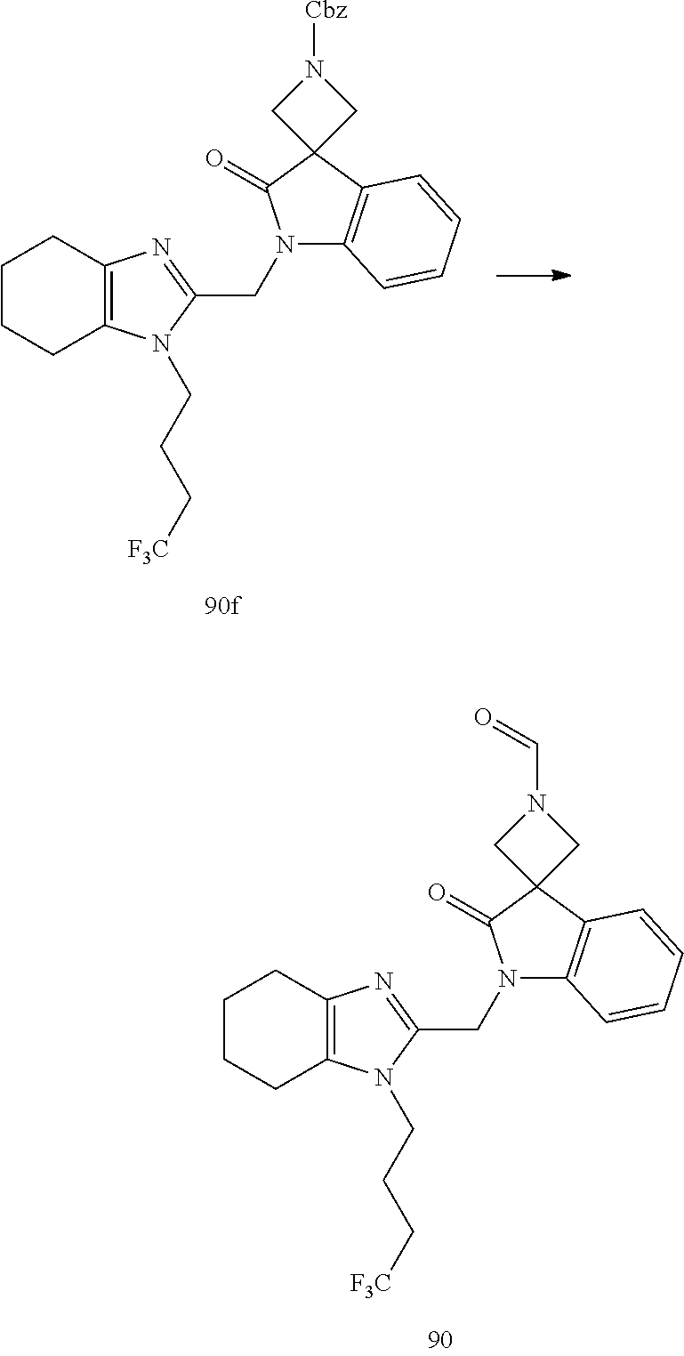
N1(CC2=NC3=C(N2CCC[F3C])CCCC3)C2=C(C3(C1=O)CN([Cbz])C3)C=CC=C2.N1(CC2=NC3=C(N2CCC[F3C])CCCC3)C2=C(C3(C1=O)CN(C=O)C3)C=CC=C2
